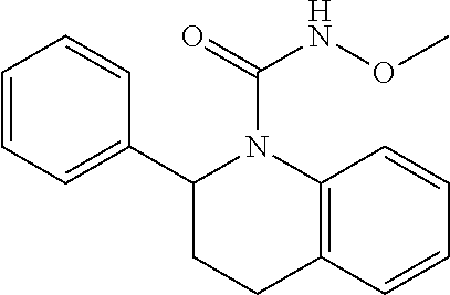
C1=CC=C(C2CCC3=C(N2C(=O)NOC)C=CC=C3)C=C1
